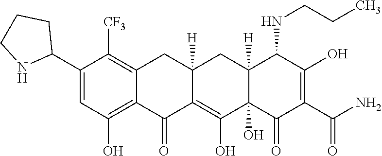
C12=C(O)C=C(C3CCCN3)C([CF3])=C1CC1([H])C(=C(O)C3(O)C([H])(C1)C(NCCC)C(O)=C(C(N)=O)C3=O)C2=O
